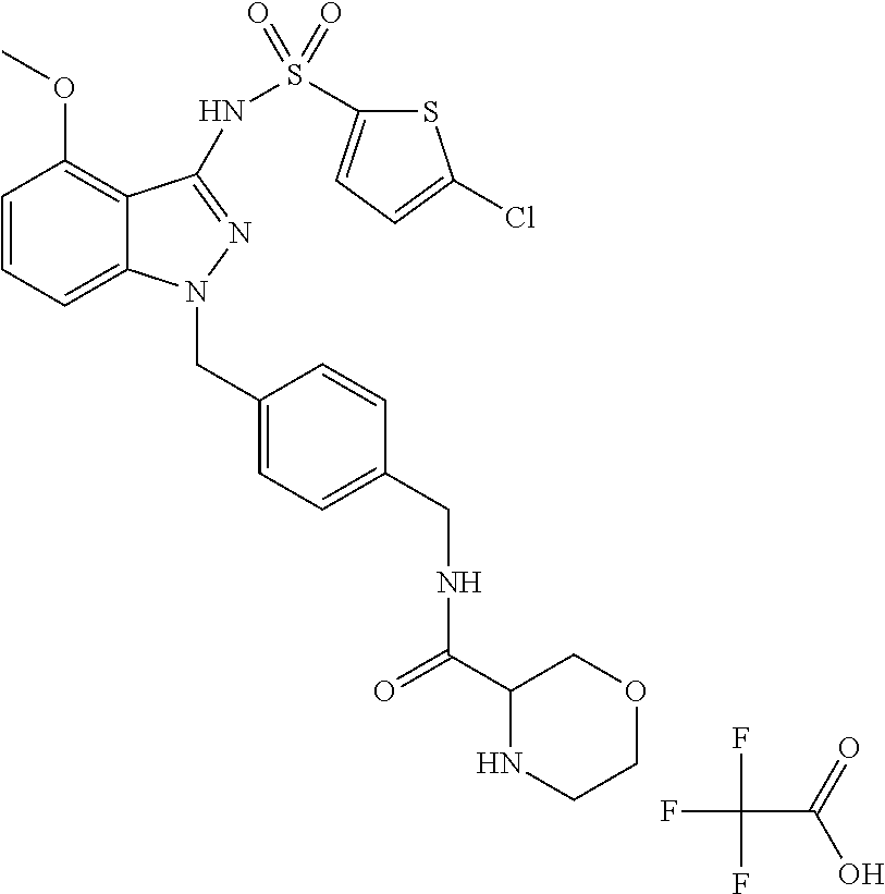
C1=CC=C2C(=C1OC)C(NS(C1=CC=C(Cl)S1)(=O)=O)=NN2CC1=CC=C(CNC(=O)C2NCCOC2)C=C1.C(C(F)(F)F)(=O)O
